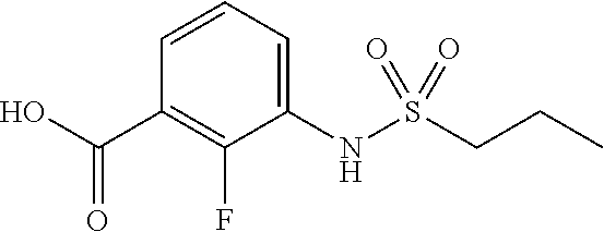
C1(NS(CCC)(=O)=O)=CC=CC(C(O)=O)=C1F
